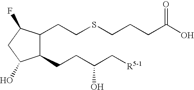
C1(CCSCCCC(O)=O)C(CCC(C[R5-1])O)C(O)CC1F
